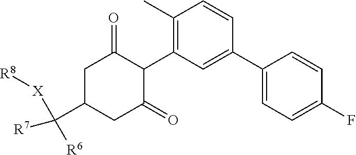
C1(C2=CC=C(F)C=C2)=CC(C2C(=O)CC(C([R7])([R6])[X][R8])CC2=O)=C(C)C=C1
